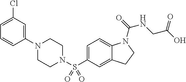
C1(N2CCN(S(C3=CC=C4C(=C3)CCN4C(=O)NCC(O)=O)(=O)=O)CC2)=CC(Cl)=CC=C1
